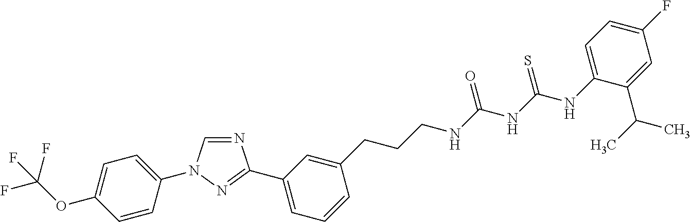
N1=CN(C2=CC=C(OC(F)(F)F)C=C2)N=C1C1=CC=CC(CCCNC(NC(NC2=CC=C(F)C=C2C(C)C)=S)=O)=C1
